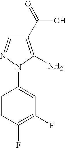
C1=CC(F)=C(F)C=C1N1C(N)=C(C(O)=O)C=N1
